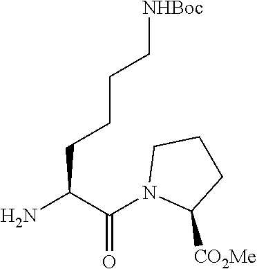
NC(C(N1C([CO2Me])CCC1)=O)CCCC[NHBoc]
